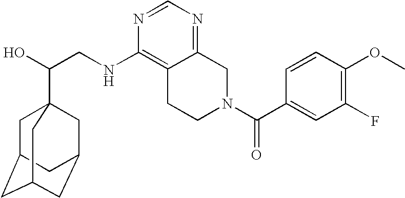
C(CNC1=C2C(=NC=N1)CN(C(C1=CC(F)=C(OC)C=C1)=O)CC2)(O)C12CC3CC(CC(C1)C3)C2
